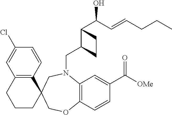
C1(Cl)=CC2=C(C=C1)C1(CCC2)CN(CC2C(C(C=CCCC)O)CC2)C2=C(OC1)C=CC(C([OMe])=O)=C2
